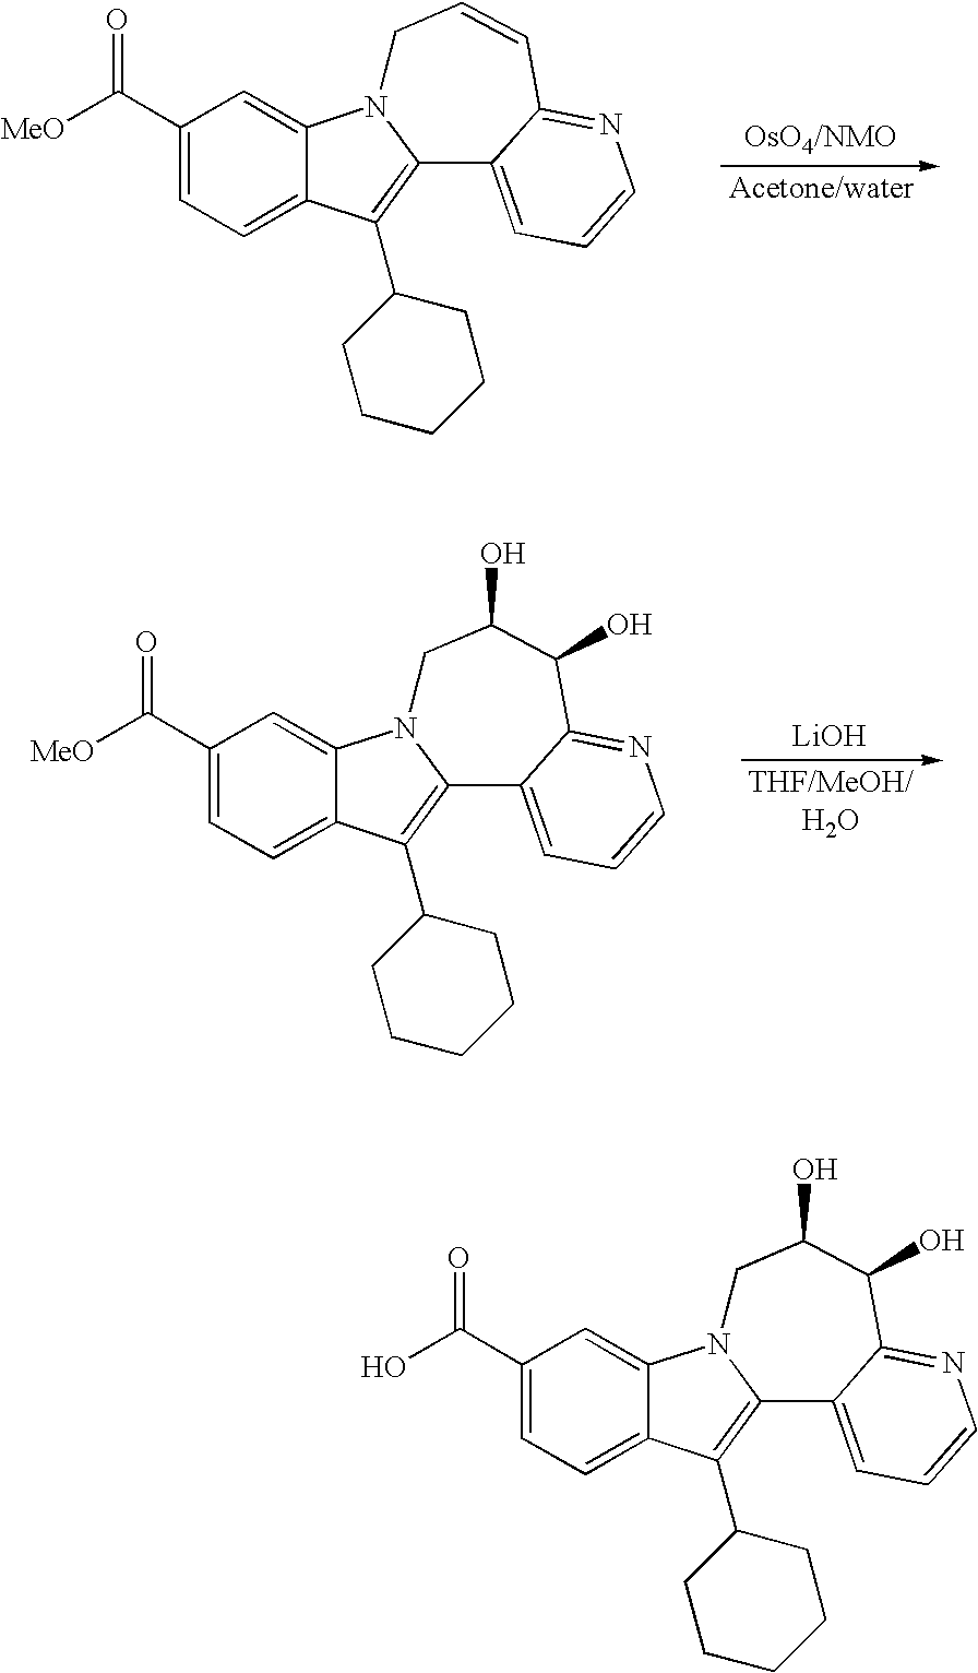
C1(C([MeO])=O)=CC=C2C(=C1)N1C(=C2C2CCCCC2)C2=CC=CN=C2C=CC1.C1(C([MeO])=O)=CC=C2C(=C1)N1C(=C2C2CCCCC2)C2=CC=CN=C2C(O)C(O)C1.[LiOH].C1(C(O)=O)=CC=C2C(=C1)N1C(=C2C2CCCCC2)C2=CC=CN=C2C(O)C(O)C1
